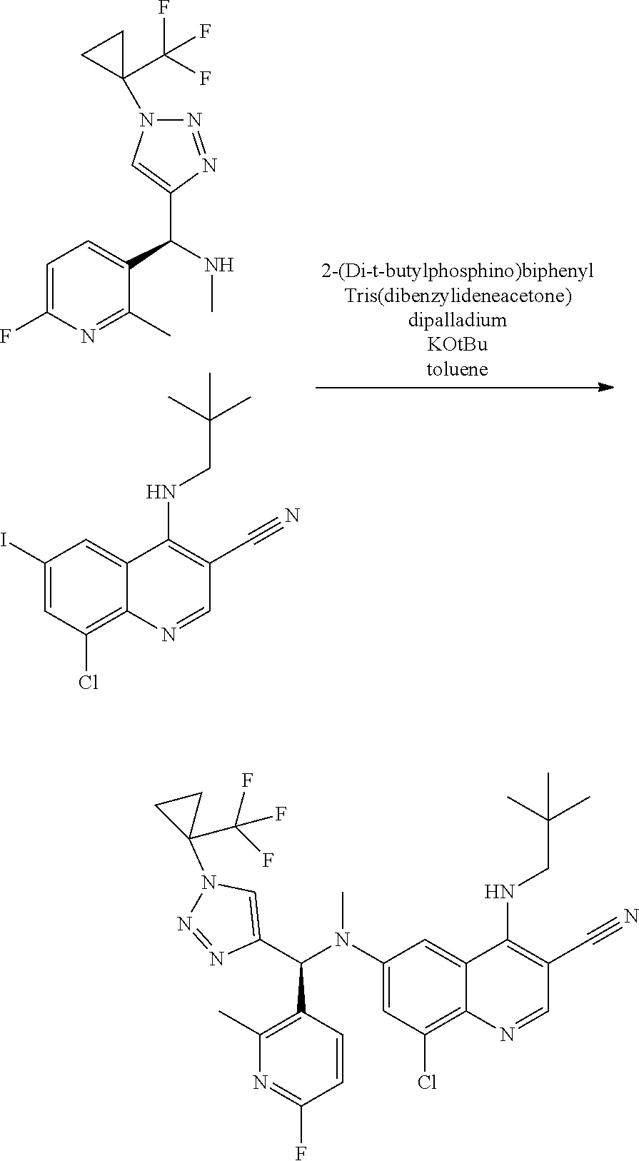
C1(C(NC)C2=CC=C(F)N=C2C)=CN(C2(C(F)(F)F)CC2)N=N1.C1(I)=CC(Cl)=C2C(=C1)C(NCC(C)(C)C)=C(C#N)C=N2.C1(N(C)C(C2=C(C)N=C(F)C=C2)C2=CN(C3(C(F)(F)F)CC3)N=N2)=CC(Cl)=C2C(=C1)C(NCC(C)(C)C)=C(C#N)C=N2
